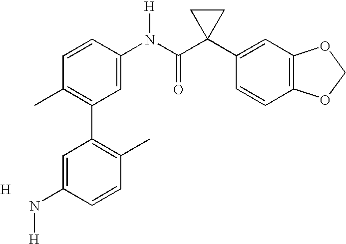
C1=CC(N(C(C2(C3=CC4=C(C=C3)OCO4)CC2)=O)[H])=CC(C2=C(C)C=CC(N[H])=C2)=C1C.[H]
